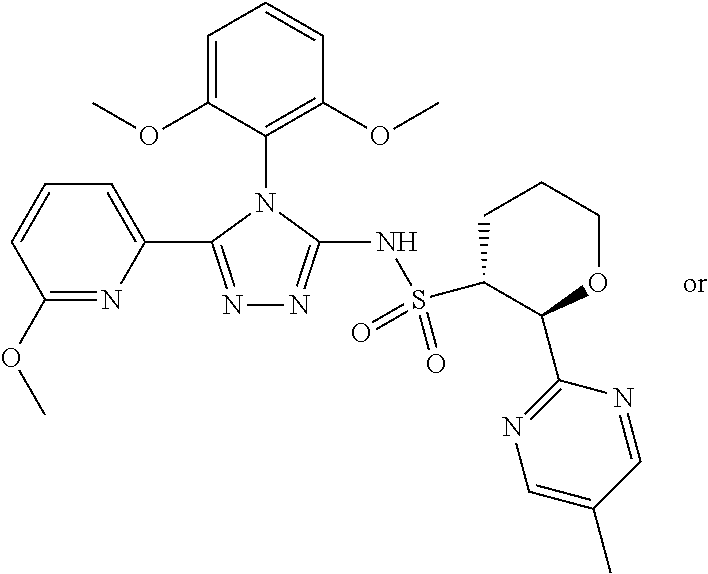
C1=C(OC)C(N2C(C3=CC=CC(OC)=N3)=NN=C2NS(C2C(C3=NC=C(C)C=N3)OCCC2)(=O)=O)=C(OC)C=C1
